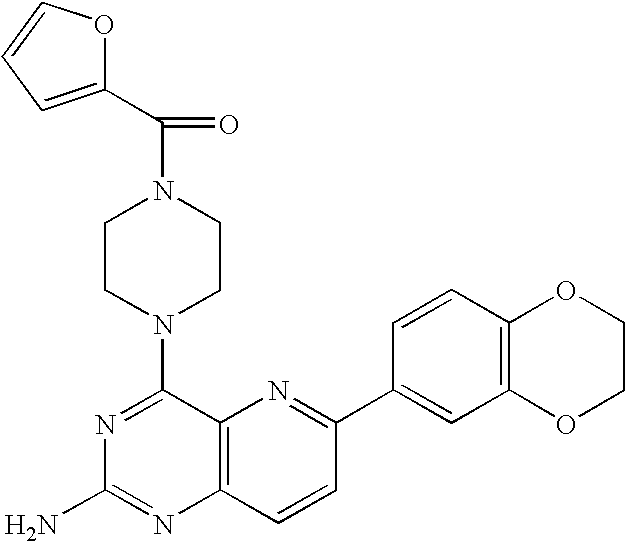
N1=C(N2CCN(C(C3=CC=CO3)=O)CC2)C2=C(N=C1N)C=CC(C1=CC3=C(C=C1)OCCO3)=N2
